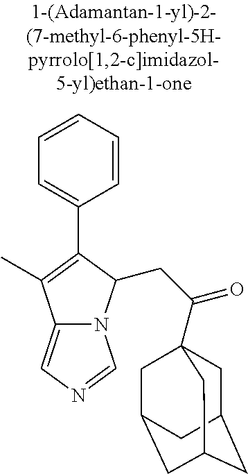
C12=CN=CN1C(CC(=O)C13CC4CC(CC(C1)C4)C3)C(C1=CC=CC=C1)=C2C
